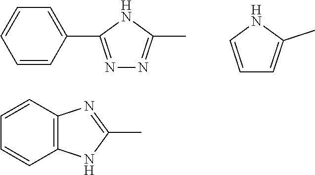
C1=C(C)NC=C1.C1=CC=CC(C2=NN=C(C)N2)=C1.C1=CC2=C(C=C1)NC(C)=N2
